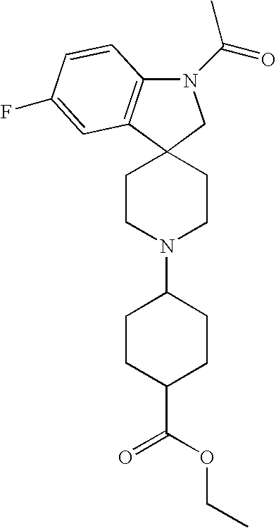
N1(C(=O)C)C2=C(C3(C1)CCN(C1CCC(C(=O)OCC)CC1)CC3)C=C(F)C=C2
